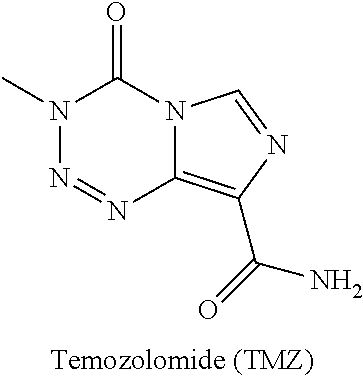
N1(C)N=NC2=C(C(=O)N)N=CN2C1=O
